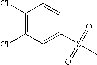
C1(S(C)(=O)=O)=CC(Cl)=C(Cl)C=C1
